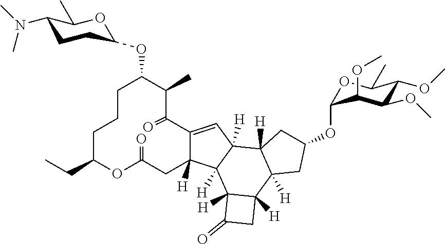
C12=CC3([H])C([H])(C1([H])CC(=O)OC(CC)CCCC(OC1CCC(N(C)C)C(C)O1)C(C)C2=O)C1([H])C([H])(C2([H])C3([H])CC(OC3OC(C)C(OC)C(OC)C3OC)C2)CC1=O
